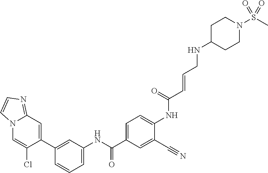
N12C=C(Cl)C(C3=CC(NC(C4=CC=C(NC(C=CCNC5CCN(S(C)(=O)=O)CC5)=O)C(C#N)=C4)=O)=CC=C3)=CC1=NC=C2
